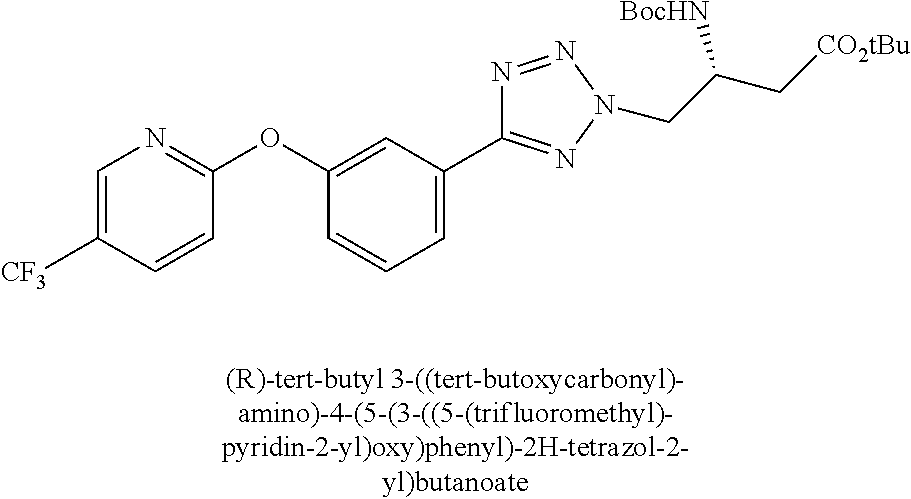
C1=CC=C(C2=NN(CC(C[CO2tBu])[BocHN])N=N2)C=C1OC1=NC=C([CF3])C=C1
